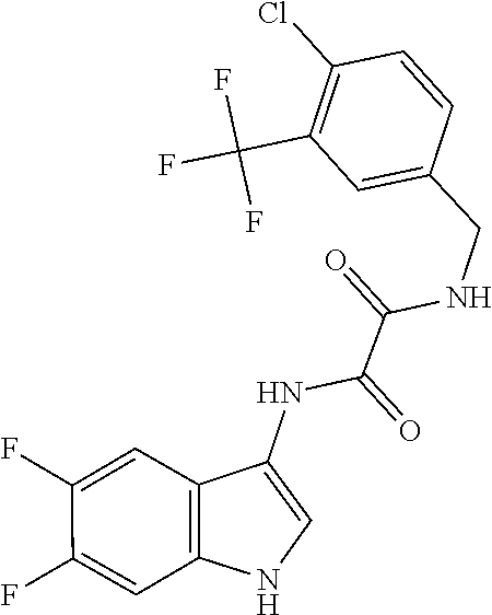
C1(Cl)=C(C(F)(F)F)C=C(CNC(C(NC2=CNC3=C2C=C(F)C(F)=C3)=O)=O)C=C1
